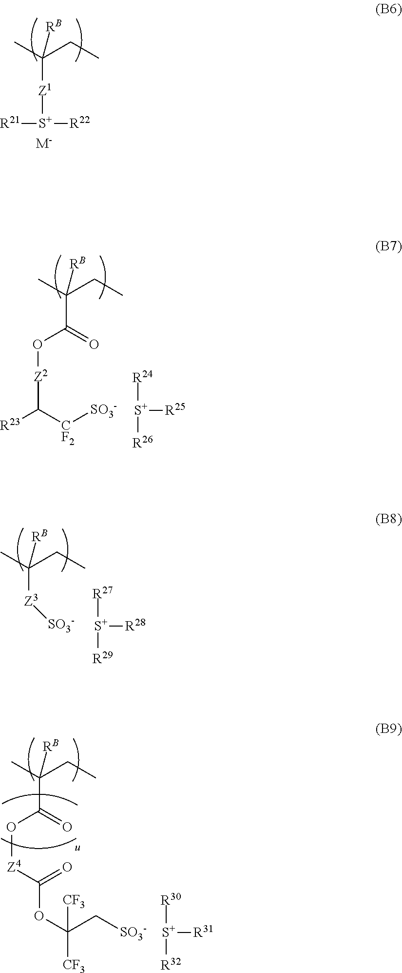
CC(CC)([Z1][S+]([R21])[R22])[RB].[M-].CC(CC)(C(=O)O[Z2]C([R23])[CF2][SO3-])[RB].[S+]([R25])([R26])[R24].CC(CC)([Z3][SO3-])[RB].[S+]([R28])([R29])[R27].CC(CC)([RB])C(O[Z4]C(=O)OC(C[SO3-])([CF3])[CF3])=O.[S+]([R31])([R32])[R30]
